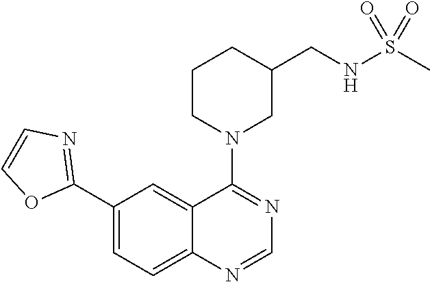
C1(C2=NC=CO2)=CC=C2C(=C1)C(N1CC(CNS(C)(=O)=O)CCC1)=NC=N2
